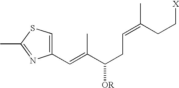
CC1=NC(C=C(C)C(CC=C(CC[X])C)[OR])=CS1
